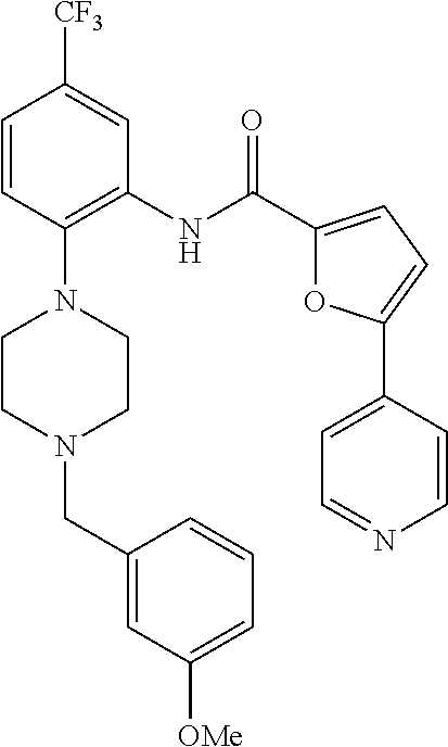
C1=CC(N2CCN(CC3=CC([OMe])=CC=C3)CC2)=C(NC(C2=CC=C(C3=CC=NC=C3)O2)=O)C=C1[CF3]
